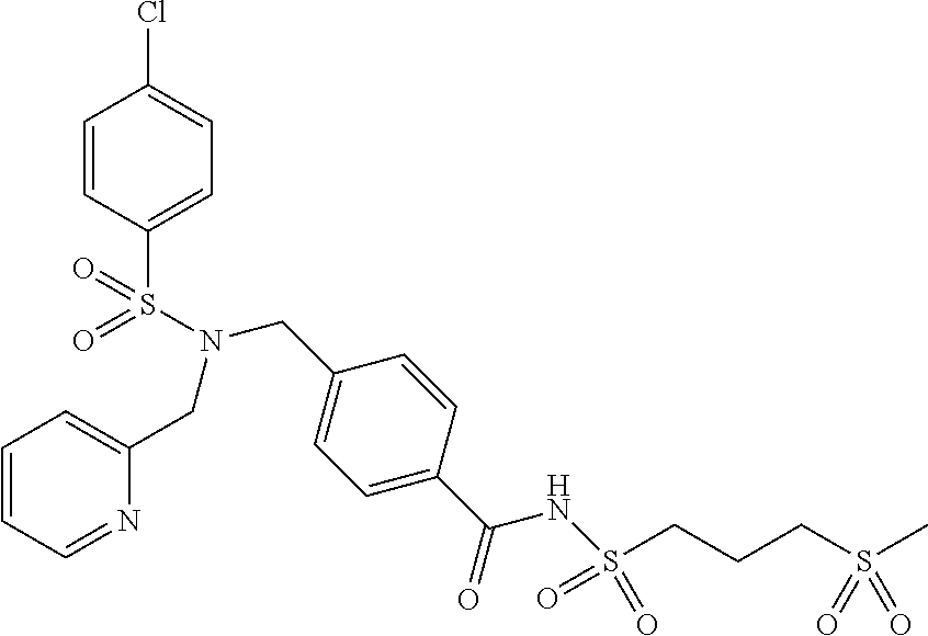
C1=CC(S(N(CC2=CC=CC=N2)CC2=CC=C(C(=O)NS(=O)(CCCS(C)(=O)=O)=O)C=C2)(=O)=O)=CC=C1Cl
